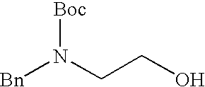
[Bn]N(CCO)[Boc]
